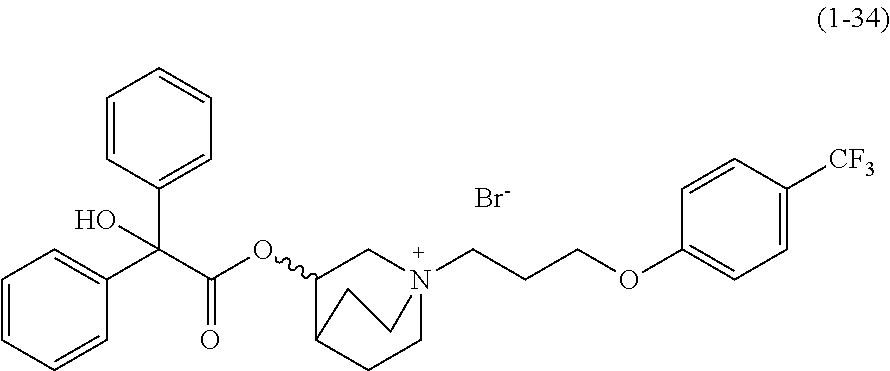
C1CC2C(OC(C(C3=CC=CC=C3)(C3=CC=CC=C3)O)=O)CN1(CCCOC1=CC=C([CF3])C=C1)CC2.[Br-]
